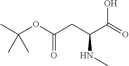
C(OC(CC(C(=O)O)NC)=O)(C)(C)C
